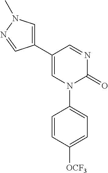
N1=CC(C2=CN(C)N=C2)=CN(C2=CC=C([OCF3])C=C2)C1=O
